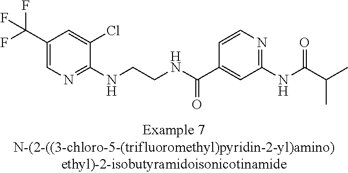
C1(C(F)(F)F)=CN=C(NCCNC(C2=CC(NC(=O)C(C)C)=NC=C2)=O)C(Cl)=C1
